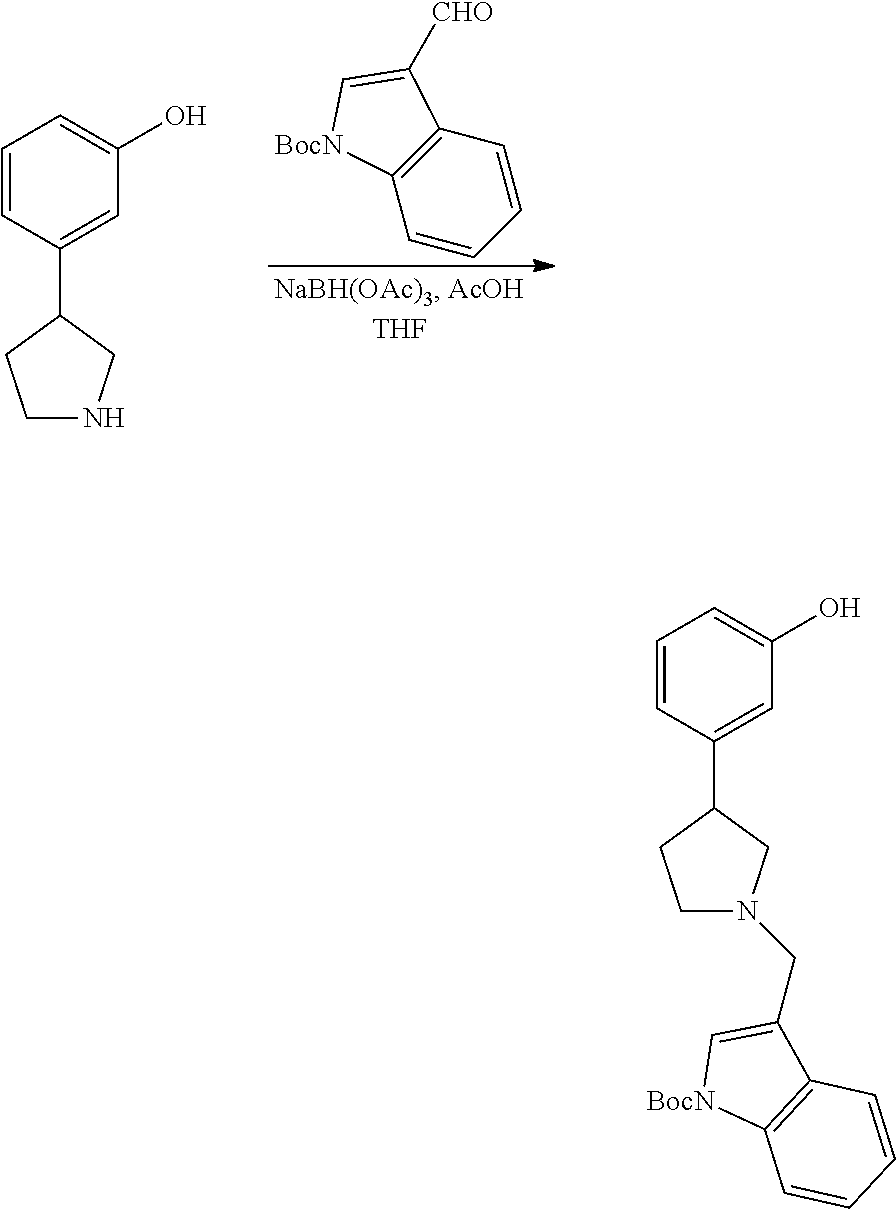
C1=CC(C2CCNC2)=CC(O)=C1.C1=CC=CC2=C1[BocN]C=C2[CHO].C1=CC(C2CCN(CC3=C[BocN]C4=C3C=CC=C4)C2)=CC(O)=C1
